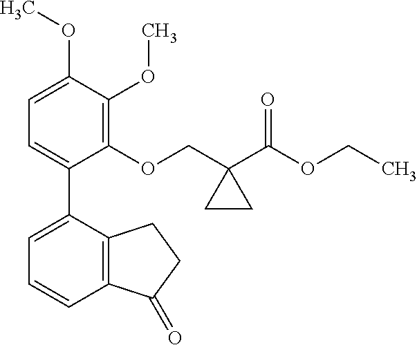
C1=C(OC)C(OC)=C(OCC2(C(OCC)=O)CC2)C(C2=CC=CC3=C2CCC3=O)=C1
